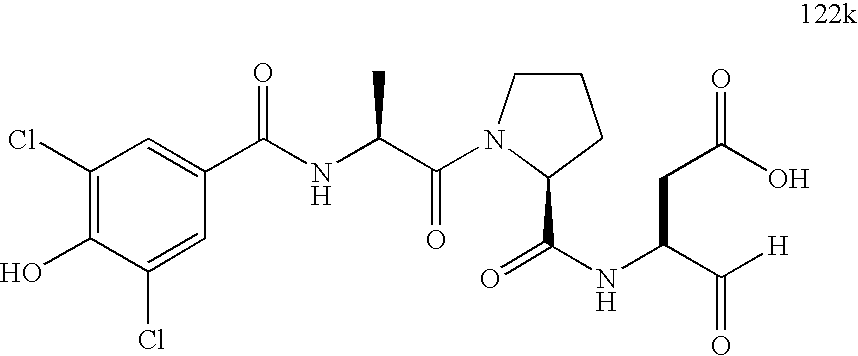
C1(Cl)=C(O)C(Cl)=CC(C(NC(C(N2CCCC2C(=O)NC(C([H])=O)CC(O)=O)=O)C)=O)=C1
